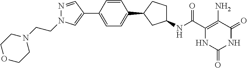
C(C1=C(N)C(=O)NC(=O)N1)(=O)NC1CCC(C2=CC=C(C3=CN(CCN4CCOCC4)N=C3)C=C2)C1
